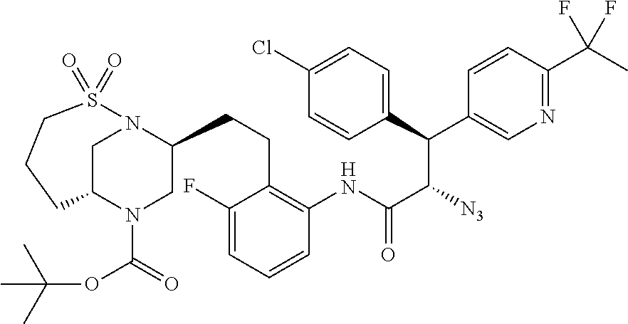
C1=CC(C(C)(F)F)=NC=C1C(C([N3])C(NC1=C(CCC2N3CC(N(C(=O)OC(C)(C)C)C2)CCCS3(=O)=O)C(F)=CC=C1)=O)C1=CC=C(Cl)C=C1
